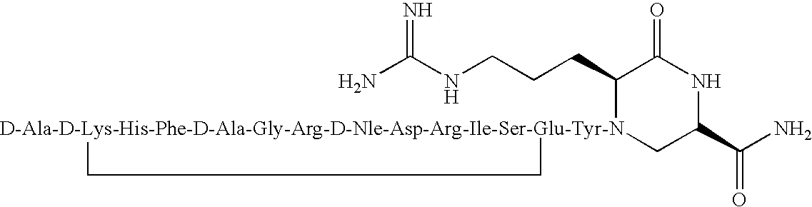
NC(NCCCC1[D-Ala-D-Lys-His-Phe-D-Ala-Gly-Arg-D-Nle-Asp-Arg-Ile-Ser-Glu-Tyr-N]2(CC(C(N)=O)NC1=O)CC2)=N
